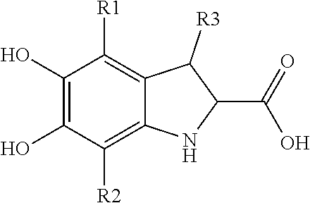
C1(O)=C(O)C([R2])=C2C(=C1[R1])C([R3])C(C(=O)O)N2
